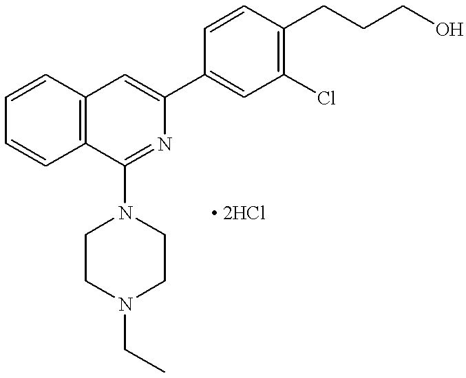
C1=CC2=C(C=C1)C(N1CCN(CC)CC1)=NC(C1=CC(Cl)=C(CCCO)C=C1)=C2.[ 2HCl]
